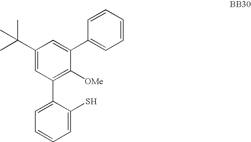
C1=C(S)C(C2=C([OMe])C(C3=CC=CC=C3)=CC(C(C)(C)C)=C2)=CC=C1
